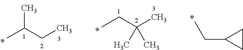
CC(CC)C.CCC(C)(C)C.C(C1CC1)C
